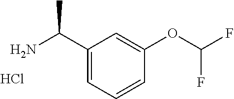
C1(C(N)C)=CC=CC(OC(F)F)=C1.Cl
